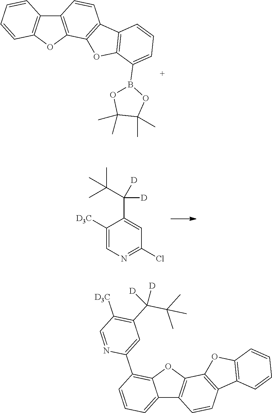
C12=C(OC3=C1C=CC=C3)C1=C(C=C2)C2=C(O1)C(B1OC(C)(C)C(C)(C)O1)=CC=C2.C1([D3C])=CN=C(Cl)C=C1C(C(C)(C)C)([D])[D].C12=CC=CC(C3=CC(C(C(C)(C)C)([D])[D])=C([D3C])C=N3)=C1OC1=C2C=CC2=C1OC1=C2C=CC=C1
